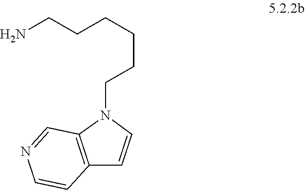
NCCCCCCN1C2=C(C=C1)C=CN=C2
